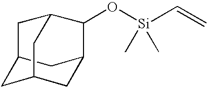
C12CC3CC(C1)C(O[Si](C=C)(C)C)C(C2)C3
